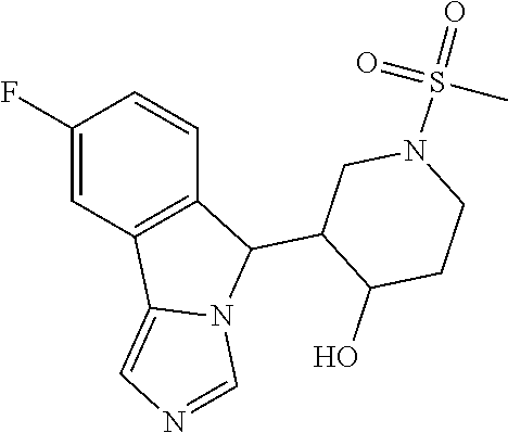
C1(F)=CC2=C(C=C1)C(C1C(O)CCN(S(=O)(=O)C)C1)N1C2=CN=C1
